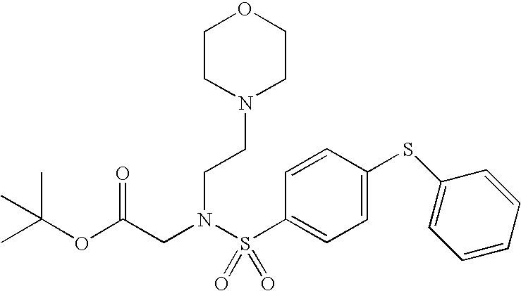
O(C(CN(S(C1=CC=C(SC2=CC=CC=C2)C=C1)(=O)=O)CCN1CCOCC1)=O)C(C)(C)C
